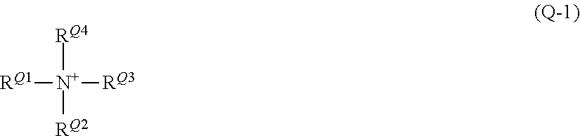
[RQ4][N+]([RQ1])([RQ2])[RQ3]
